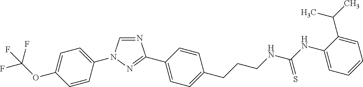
C1(OC(F)(F)F)=CC=C(N2C=NC(C3=CC=C(CCCNC(NC4=CC=CC=C4C(C)C)=S)C=C3)=N2)C=C1
